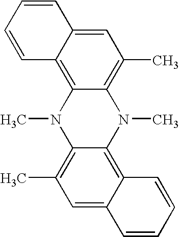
CN1C2=C(C)C=C3C(=C2N(C)C2=C(C)C=C4C(=C12)C=CC=C4)C=CC=C3
